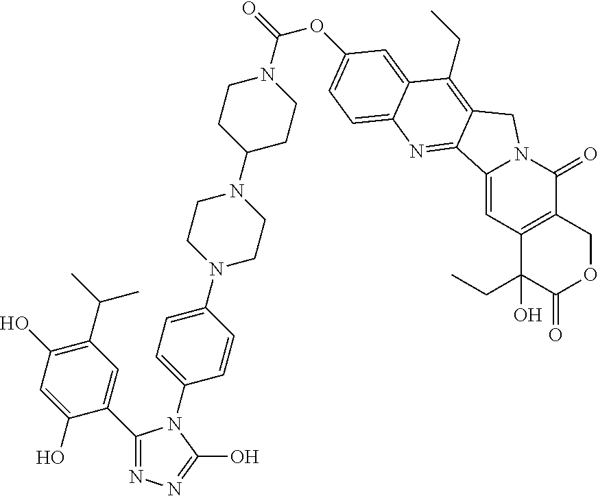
C1CC(N2CCN(C3=CC=C(N4C(C5=CC(C(C)C)=C(O)C=C5O)=NN=C4O)C=C3)CC2)CCN1C(=O)OC1=CC=C2C(=C1)C(CC)=C1CN3C(=CC4=C(C3=O)COC(=O)C4(O)CC)C1=N2
